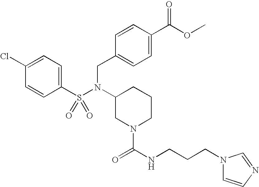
C1(Cl)=CC=C(S(N(C2CN(C(NCCCN3C=CN=C3)=O)CCC2)CC2=CC=C(C(OC)=O)C=C2)(=O)=O)C=C1
